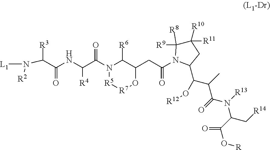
C(C(C(O[R])=O)N(C(=O)C(C(O[R12])C1CC([R11])([R10])C([R9])([R8])N1C(CC1C([R6])N(C(C(NC(C(N([L1])[R2])[R3])=O)[R4])=O)[R5][R7]O1)=O)C)[R13])[R14]
